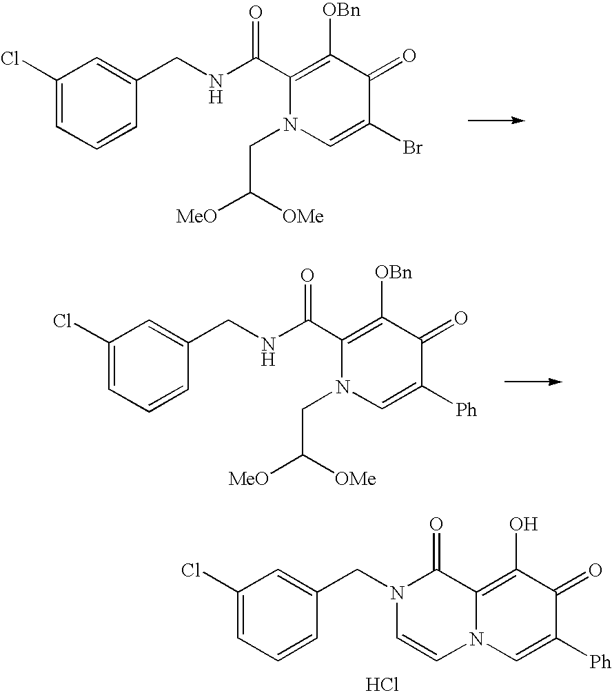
C1(C(NCC2=CC(Cl)=CC=C2)=O)=C([OBn])C(=O)C(Br)=CN1CC([OMe])[MeO].C1=C(CN2C=CN3C(=C(O)C(=O)C([Ph])=C3)C2=O)C=CC=C1Cl.Cl.C1(C(NCC2=CC(Cl)=CC=C2)=O)=C([OBn])C(=O)C([Ph])=CN1CC([OMe])[MeO]
